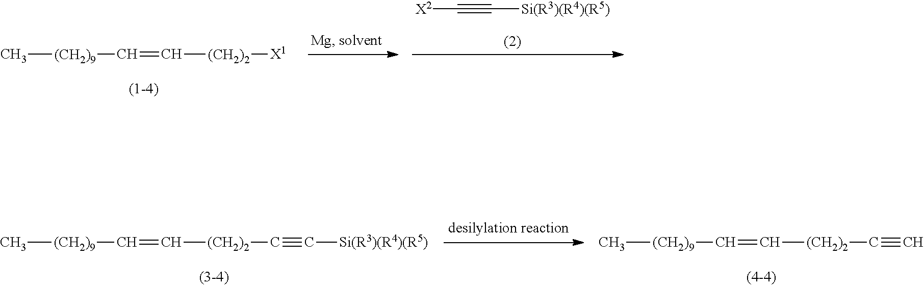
C[(CH2)9]C=C[(CH2)2][X1].[X2]C#C[Si(R3)(R4)(R5)].C[(CH2)9]C=C[(CH2)2]C#C.C[(CH2)9]C=C[(CH2)2]C#C[Si(R3)(R4)(R5)]
